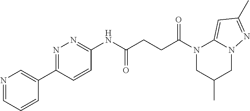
N1(C(CCC(NC2=NN=C(C3=CN=CC=C3)C=C2)=O)=O)CC(C)CN2C1=CC(C)=N2
